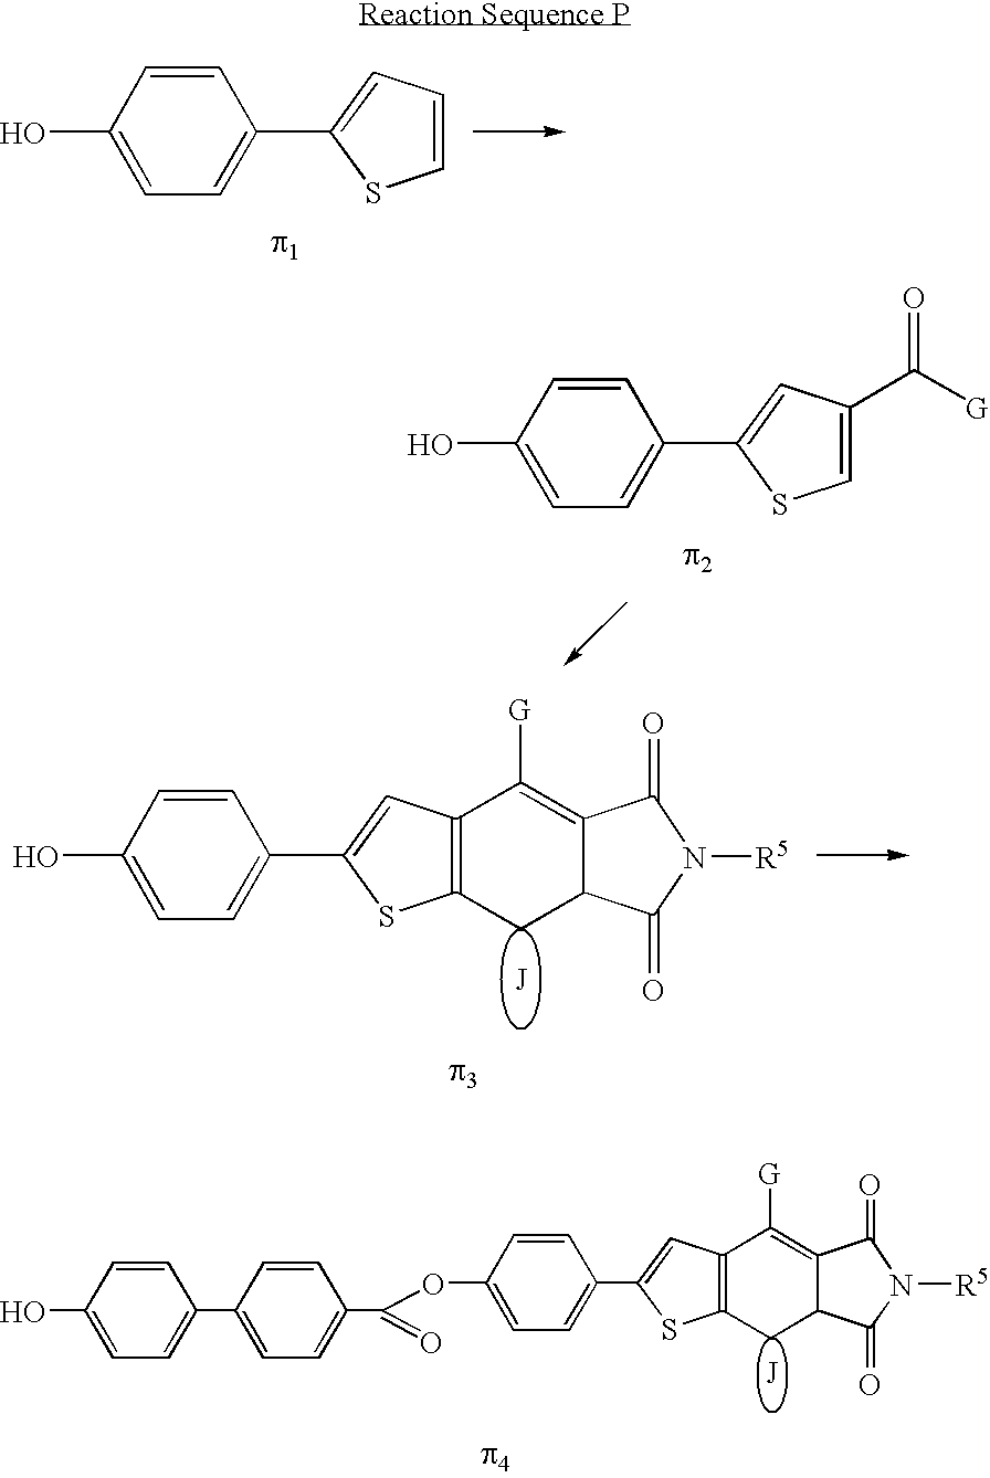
C1=CC(O)=CC=C1C1=CC=CS1.C1=CC(OC(=O)C2=CC=C(C3=CC=C(O)C=C3)C=C2)=CC=C1C1=CC2=C(S1)CC1C(=C2[G])C(=O)N([R5])C1=O.C1=CC(O)=CC=C1C1=CC2=C(S1)CC1C(=C2[G])C(=O)N([R5])C1=O.C1=CC(O)=CC=C1C1=CC(C(=O)[G])=CS1
